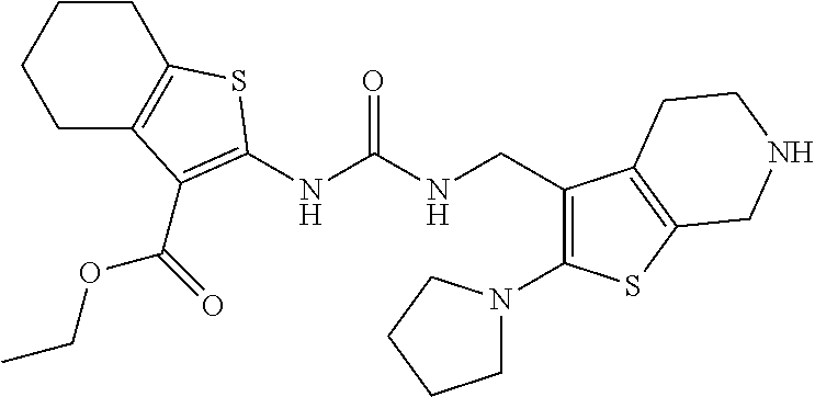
C1C2=C(CCC1)SC(NC(NCC1=C(N3CCCC3)SC3=C1CCNC3)=O)=C2C(OCC)=O
